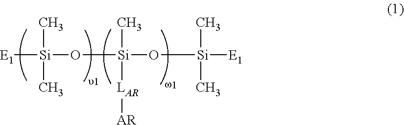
[E1][Si](O[Si](O[Si](C)(C)[E1])(C)[LAR][AR])(C)C
